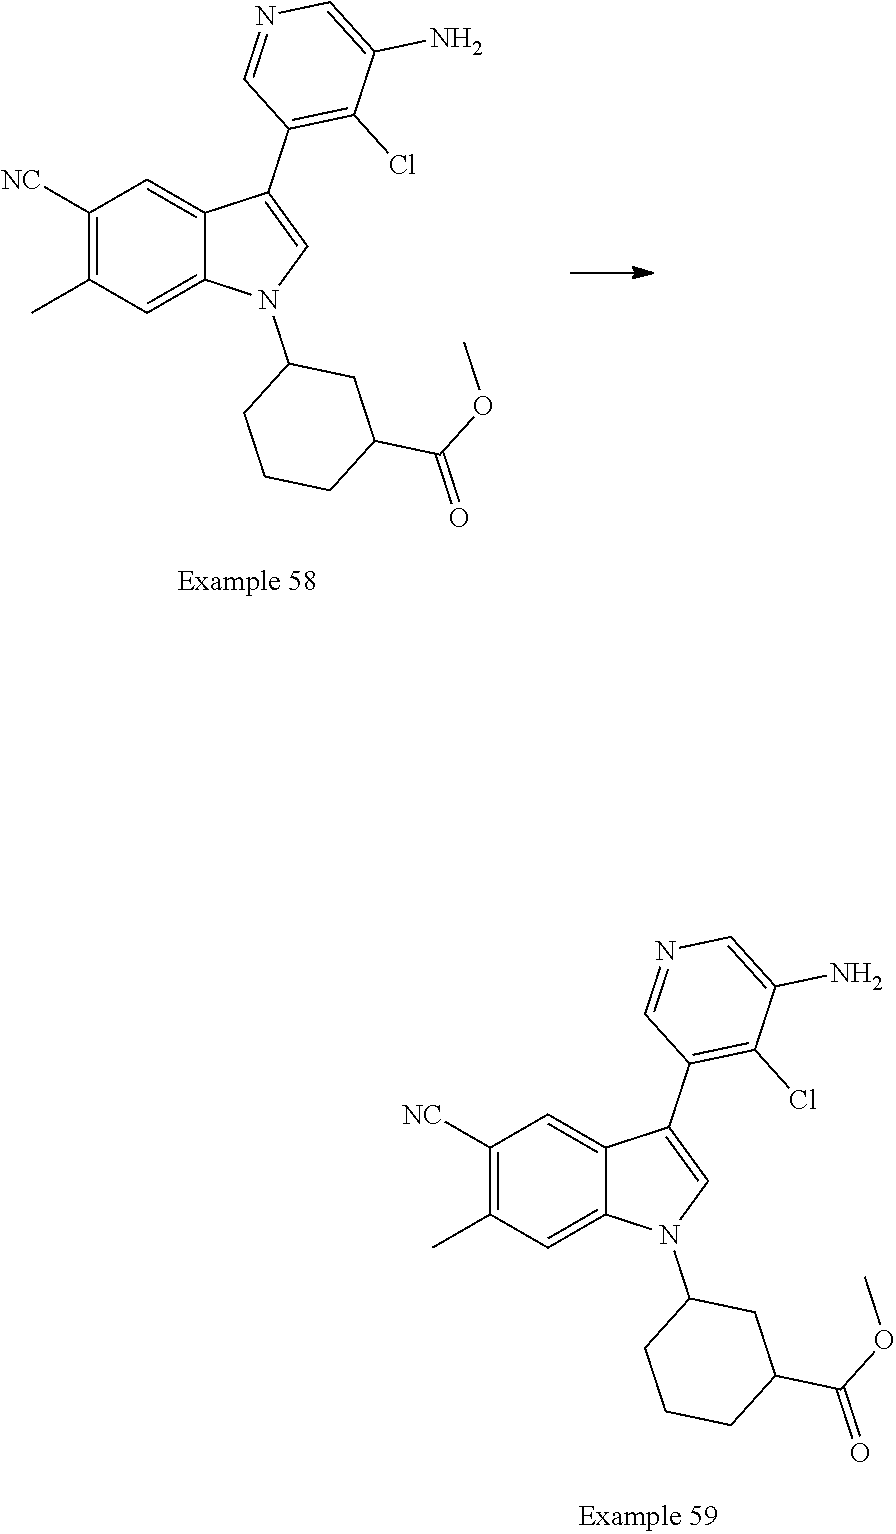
C1([NC])=C(C)C=C2C(=C1)C(C1=C(Cl)C(N)=CN=C1)=CN2C1CCCC(C(OC)=O)C1.C1([NC])=C(C)C=C2C(=C1)C(C1=C(Cl)C(N)=CN=C1)=CN2C1CCCC(C(OC)=O)C1
